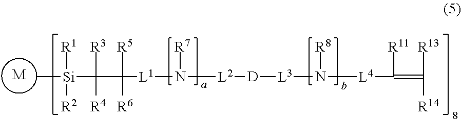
[M].C[Si]([R1])([R2])C([R3])([R4])C([R5])([R6])[L1]N([L2][D][L3]N([R8])[L4]C([R11])=C([R13])[R14])[R7]
